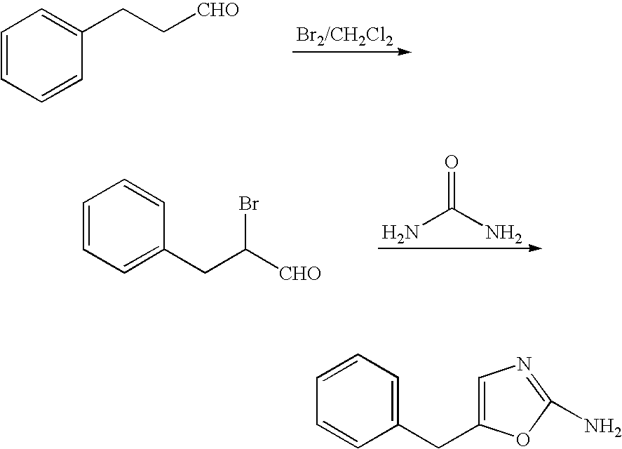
C1=CC=C(CC([CHO])Br)C=C1.NC(N)=O.C1=CC=CC(CC[CHO])=C1.C1=CC(CC2=CN=C(N)O2)=CC=C1
